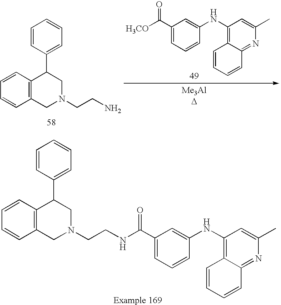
C1=CC=CC2=NC(C)=CC(NC3=CC(C(NCCN4CC5=C(C=CC=C5)C(C5=CC=CC=C5)C4)=O)=CC=C3)=C12.C1=CC2=C(C=C1)CN(CCN)CC2C1=CC=CC=C1.C1=CC=CC2=NC(C)=CC(NC3=CC(C([H3CO])=O)=CC=C3)=C12.[D].[Me3Al]
